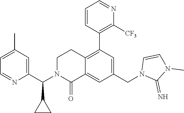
C1=CC(C2=C3C(=CC(CN4C(=N)N(C)C=C4)=C2)C(=O)N(C(C2=CC(C)=CC=N2)C2CC2)CC3)=C([CF3])N=C1
